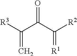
[R3]C(C(C([R2])=[R1])=O)=C
